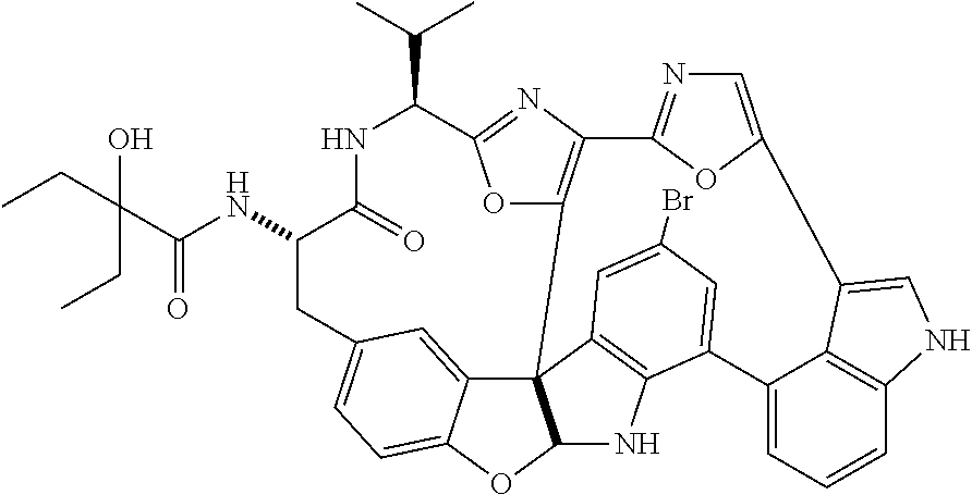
C1(C(C)C)NC(=O)C(NC(=O)C(O)(CC)CC)CC2=CC=C3C(=C2)C24C(O3)NC3=C2C=C(Br)C=C3C2=CC=CC3=C2C(=CN3)C2=CN=C(O2)C2=C4OC1=N2
